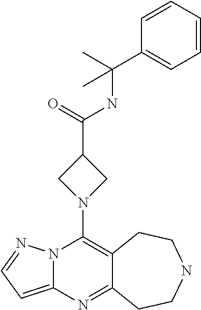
N12C(=CC=N1)N=C1C(=C2N2CC(C(=O)NC(C3=CC=CC=C3)(C)C)C2)CCNCC1
